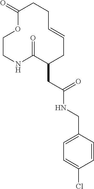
C1CNC(=O)C(CC(NCC2=CC=C(Cl)C=C2)=O)CC=CCCC(=O)O1
